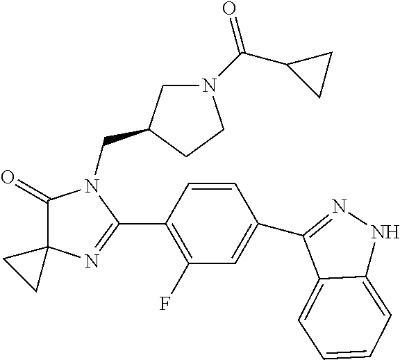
C1(=O)C2(N=C(C3=C(F)C=C(C4=NNC5=CC=CC=C45)C=C3)N1CC1CN(C(C3CC3)=O)CC1)CC2
